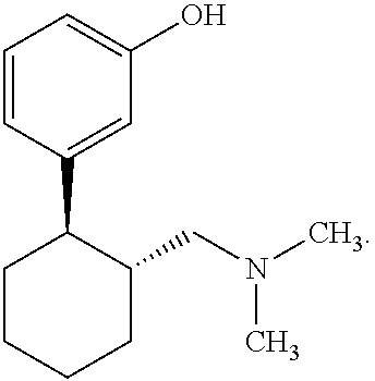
C1=CC(C2CCCCC2CN(C)C)=CC(O)=C1
